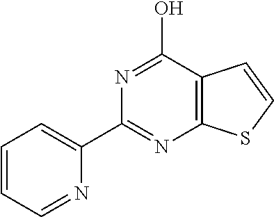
C1(C2=CC=CC=N2)=NC2=C(C(O)=N1)C=CS2
